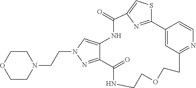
N1(CCN2C=C3C(=N2)C(=O)NCCOCCC2=NC=CC(=C2)C2=NC(=CS2)C(=O)N3)CCOCC1
